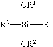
[OR1][Si]([R3])([OR2])[R4]
